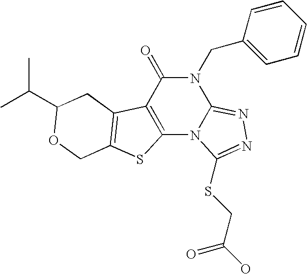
C12=C(C(=O)N(CC3=CC=CC=C3)C3=NN=C(SCC(O)=O)N13)C1=C(S2)COC(C(C)C)C1
